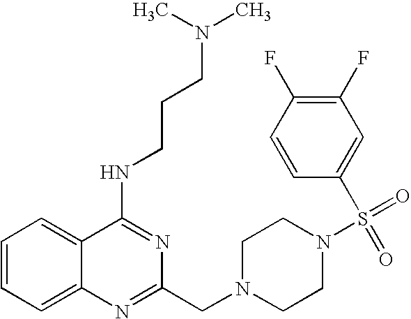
C1=CC=C2C(=C1)C(NCCCN(C)C)=NC(CN1CCN(S(=O)(=O)C3=CC(F)=C(F)C=C3)CC1)=N2
